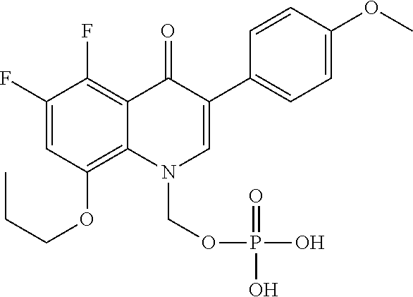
C1(F)=CC(OCCC)=C2C(=C1F)C(=O)C(C1=CC=C(OC)C=C1)=CN2COP(O)(=O)O
